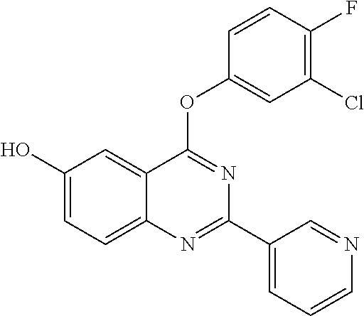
OC1=CC=C2C(=C1)C(OC1=CC(Cl)=C(F)C=C1)=NC(C1=CC=CN=C1)=N2
